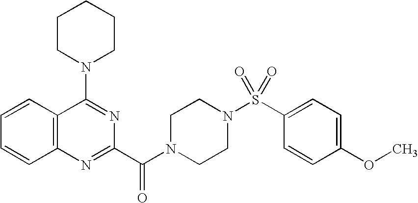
C1=CC2=C(C=C1)C(N1CCCCC1)=NC(C(N1CCN(S(C3=CC=C(OC)C=C3)(=O)=O)CC1)=O)=N2
